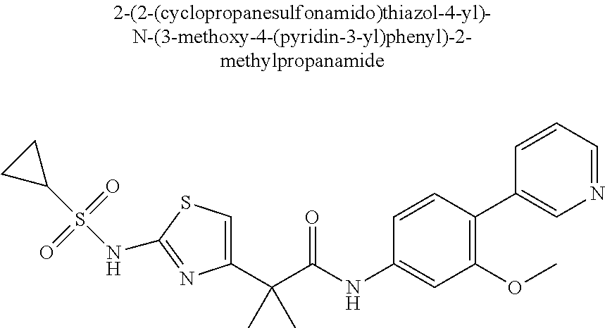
C1(C(C(NC2=CC(OC)=C(C3=CN=CC=C3)C=C2)=O)(C)C)=CSC(NS(C2CC2)(=O)=O)=N1
